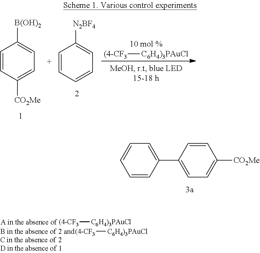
C1=C(C2=CC=C([CO2Me])C=C2)C=CC=C1.[(4-CF3][C6H4)3PAuCl].[(4-CF3][C6H4)3PAuCl].[(4-CF3][C6H4)3PAuCl].C1=CC=CC=C1[N2BF4].C1=CC([CO2Me])=CC=C1[B(OH)2]
